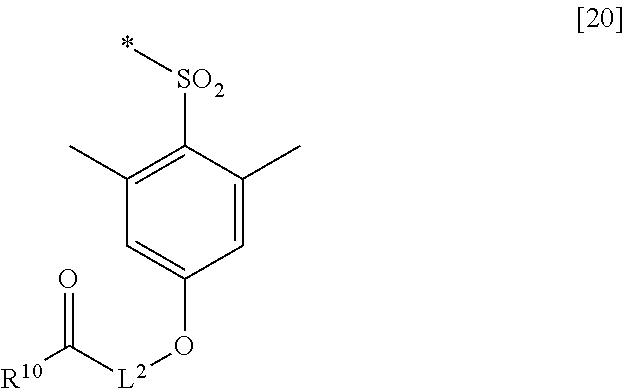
C1(C)=C([SO2]*)C(C)=CC(O[L2]C(=O)[R10])=C1
